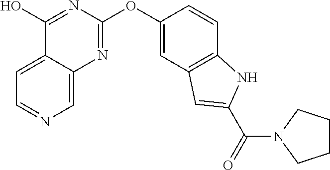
C1=C2C(=CN=C1)N=C(OC1=CC3=C(C=C1)NC(C(N1CCCC1)=O)=C3)N=C2O
